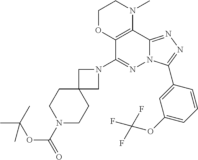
C1OC2=C(N(C)C1)C1=NN=C(C3=CC(OC(F)(F)F)=CC=C3)N1N=C2N1CC2(C1)CCN(C(=O)OC(C)(C)C)CC2
